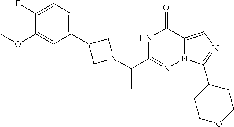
C1(F)=CC=C(C2CN(C(C3=NN4C(=CN=C4C4CCOCC4)C(=O)N3)C)C2)C=C1OC
